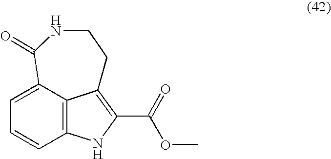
C12=C3C(=CC=C1)C(=O)NCCC3=C(C(=O)OC)N2
